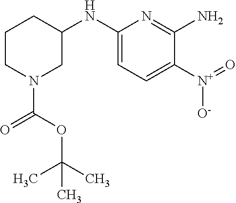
C1(NC2CCCN(C(=O)OC(C)(C)C)C2)=CC=C([N+](=O)[O-])C(N)=N1
